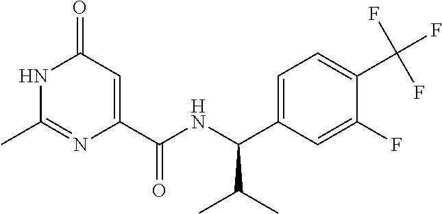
C1(=O)C=C(C(NC(C2=CC=C(C(F)(F)F)C(F)=C2)C(C)C)=O)N=C(C)N1
